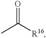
CC([R16])=O
